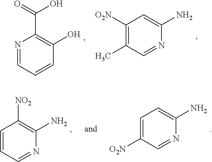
N1=CC=CC(O)=C1C(O)=O.C1([O2N])=C(C)C=NC(N)=C1.C1=CC=NC(N)=C1[NO2].C1=C([O2N])C=NC(N)=C1
